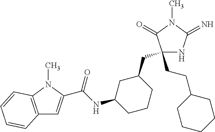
C1(CCC2CCCCC2)(CC2CC(NC(=O)C3=CC4=C(N3C)C=CC=C4)CCC2)NC(=N)N(C)C1=O
